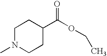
C1N(C)CCC(C(OCC)=O)C1
